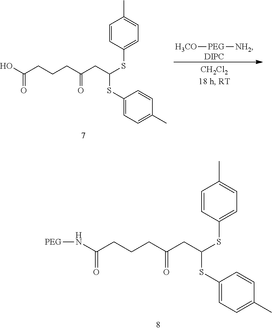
OC(CCCC(CC(SC1=CC=C(C)C=C1)SC1=CC=C(C)C=C1)=O)=O.[H3CO][PEG][NH2].[DIPC].N(C(CCCC(CC(SC1=CC=C(C)C=C1)SC1=CC=C(C)C=C1)=O)=O)[PEG]
